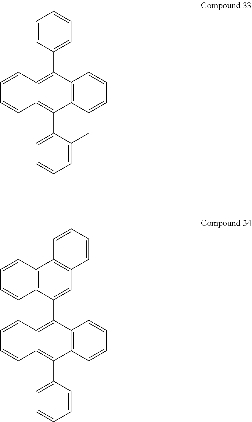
C1=CC(C2=C3C(=C(C4=CC=CC=C4C)C4=C2C=CC=C4)C=CC=C3)=CC=C1.C12=C(C(C3=C4C(=C(C5=CC=CC=C5)C5=C3C=CC=C5)C=CC=C4)=CC3=C1C=CC=C3)C=CC=C2
